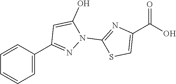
C1(C2=CC=CC=C2)=NN(C2=NC(C(=O)O)=CS2)C(O)=C1
